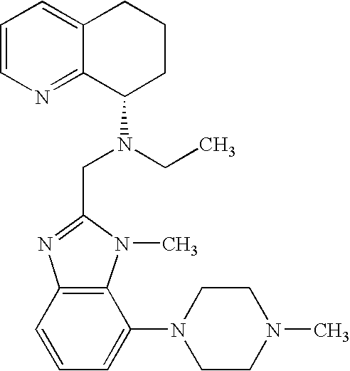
C1=CN=C2C(=C1)CCCC2N(CC1=NC2=C(N1C)C(N1CCN(C)CC1)=CC=C2)CC
